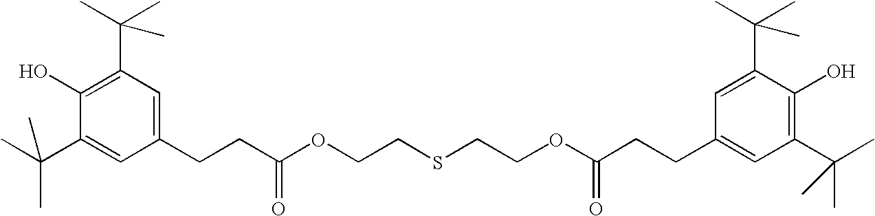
C1(C(C)(C)C)=C(O)C(C(C)(C)C)=CC(CCC(OCCSCCOC(CCC2=CC(C(C)(C)C)=C(O)C(C(C)(C)C)=C2)=O)=O)=C1
